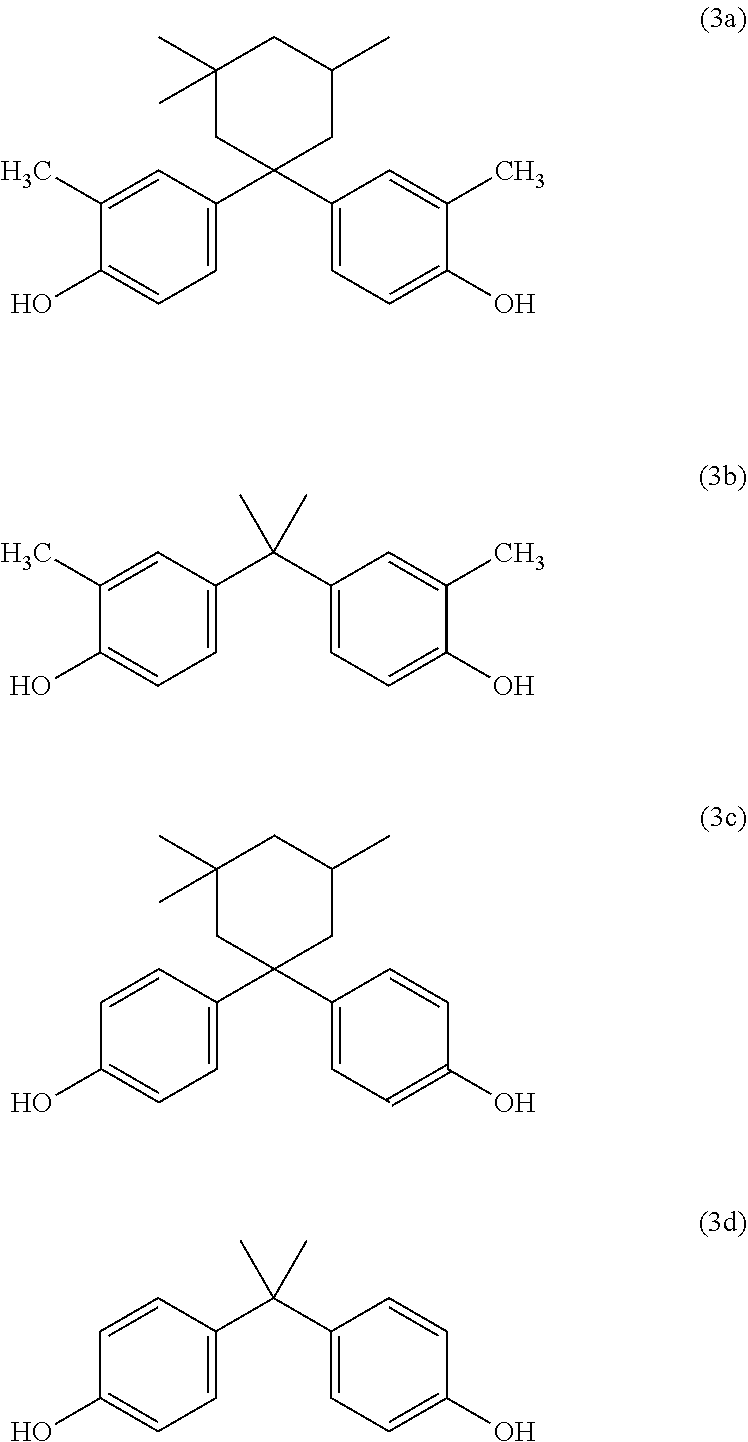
C1(C)=CC(C2(C3=CC=C(O)C(C)=C3)CC(C)CC(C)(C)C2)=CC=C1O.C1(C)=CC(C(C2=CC=C(O)C(C)=C2)(C)C)=CC=C1O.C1=CC(C2(C3=CC=C(O)C=C3)CC(C)CC(C)(C)C2)=CC=C1O.C1=CC(C(C2=CC=C(O)C=C2)(C)C)=CC=C1O
